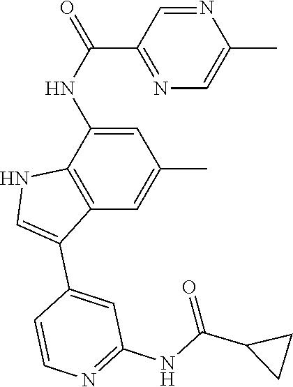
C1=C(NC(C2=NC=C(C)N=C2)=O)C2=C(C=C1C)C(C1=CC(NC(=O)C3CC3)=NC=C1)=CN2
